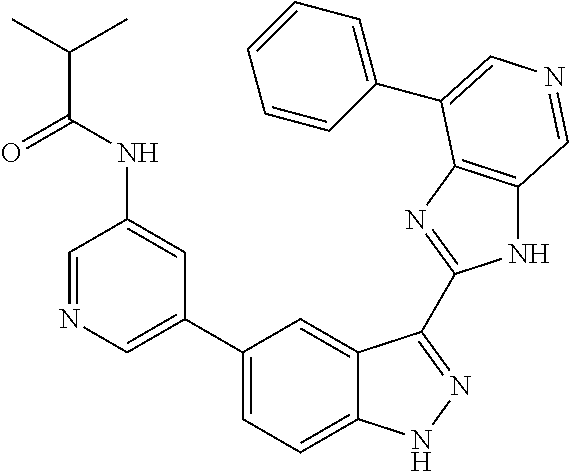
C(NC1=CC(C2=CC=C3C(=C2)C(C2=NC4=C(N2)C=NC=C4C2=CC=CC=C2)=NN3)=CN=C1)(=O)C(C)C
